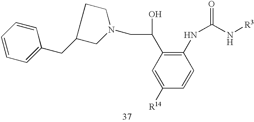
C1=CC=C(CC2CN(CC(C3=C(NC(=O)N[R3])C=CC([R14])=C3)O)CC2)C=C1
